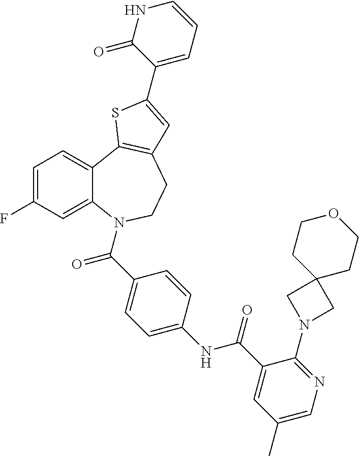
C1=C(F)C=C2C(=C1)C1=C(CCN2C(=O)C2=CC=C(NC(=O)C3=CC(C)=CN=C3N3CC4(C3)CCOCC4)C=C2)C=C(C2=CC=CNC2=O)S1
